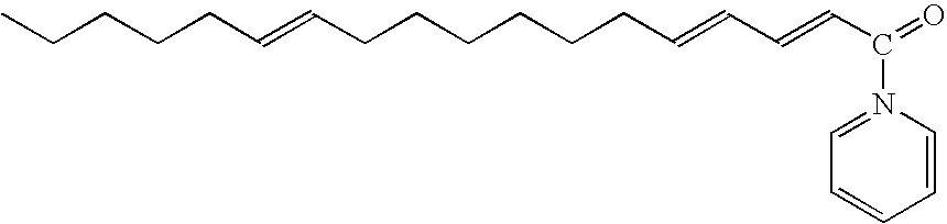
CCCCCC=CCCCCCCC=CC=CC(=O)N1=CC=CC=C1
